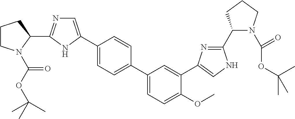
C1(C2=CC=C(C3=CN=C(C4N(C(OC(C)(C)C)=O)CCC4)N3)C=C2)=CC=C(OC)C(C2=CNC(C3N(C(OC(C)(C)C)=O)CCC3)=N2)=C1
